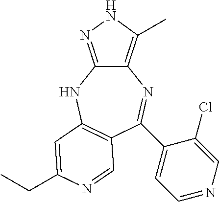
C12=C(C)NN=C1NC1=C(C=NC(CC)=C1)C(C1=CC=NC=C1Cl)=N2
